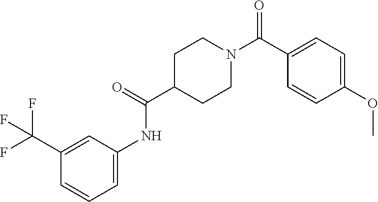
C1(C(N2CCC(C(=O)NC3=CC=CC(C(F)(F)F)=C3)CC2)=O)=CC=C(OC)C=C1
